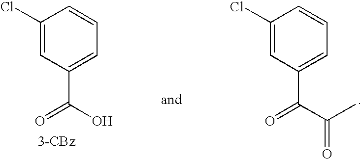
C1(Cl)=CC(C(O)=O)=CC=C1.C1(Cl)=CC(C(C(C)=O)=O)=CC=C1
